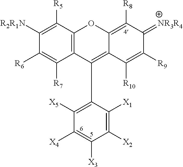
C12=C(C([R5])=C([R2R1N])C([R6])=C1[R7])OC1=C([R8])C(=[NR3R4])C([R9])=C([R10])C1=C2C1=C([X5])C([X4])=C([X3])C([X2])=C1[X1]
